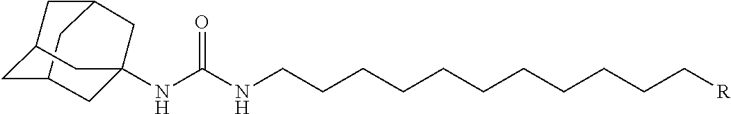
C12CC3CC(C1)CC(NC(NCCCCCCCCCCC[R])=O)(C3)C2
